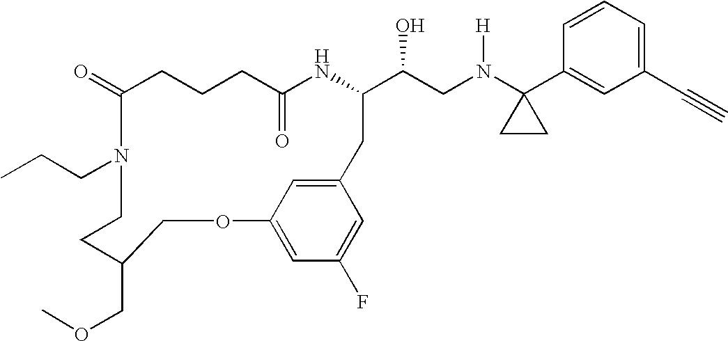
C1(=O)CCCC(=O)NC(C(CN(C2(C3=CC(C#C)=CC=C3)CC2)[H])O)CC2=CC(=CC(F)=C2)OCC(COC)CCN1CCC
